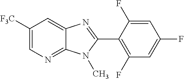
C1([F3C])=CN=C2C(=C1)N=C(C1=C(F)C=C(F)C=C1F)N2C
